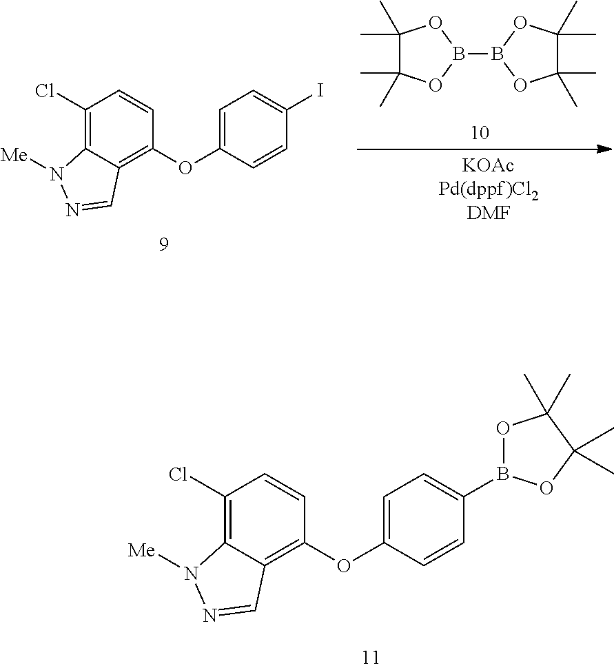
C1(Cl)=C2C(=C(OC3=CC=C(I)C=C3)C=C1)C=NN2[Me].B1(B2OC(C)(C)C(C)(C)O2)OC(C)(C)C(C)(C)O1.C1(Cl)=C2C(=C(OC3=CC=C(B4OC(C)(C)C(C)(C)O4)C=C3)C=C1)C=NN2[Me]
